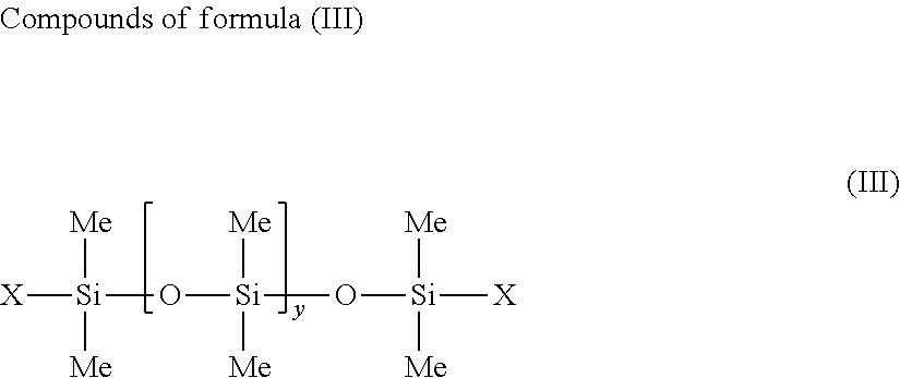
[X][Si]([Me])([Me])O[Si]([Me])([Me])O[Si]([Me])([Me])[X]
